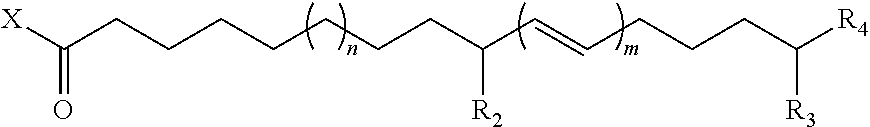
C(CCCC(C=CCCCC([R4])[R3])[R2])CCCC([X])=O
